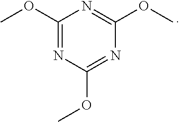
C1(OC)=NC(OC)=NC(OC)=N1
